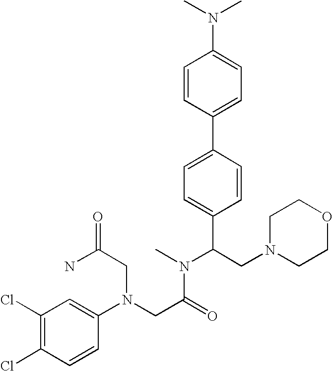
C1(Cl)=C(Cl)C=CC(N(CC(N)=O)CC(N(C)C(CN2CCOCC2)C2=CC=C(C3=CC=C(N(C)C)C=C3)C=C2)=O)=C1
